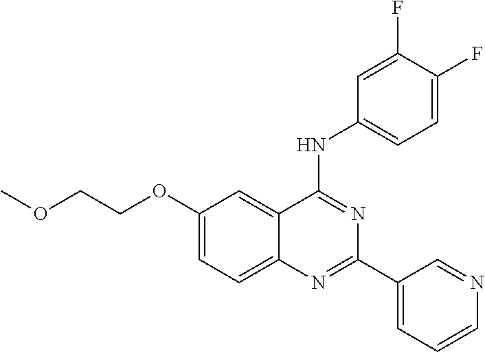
C1(OCCOC)=CC=C2C(=C1)C(NC1=CC=C(F)C(F)=C1)=NC(C1=CC=CN=C1)=N2
